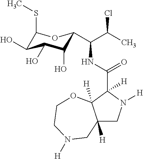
C12([H])CN([H])C(C(NC(C(C)Cl)C3C(O)C(O)C(O)C(SC)O3)=O)([H])C1([H])OCCN([H])C2
